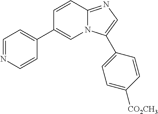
C1=NC=CC(C2=CN3C(=NC=C3C3=CC=C([CO2CH3])C=C3)C=C2)=C1
